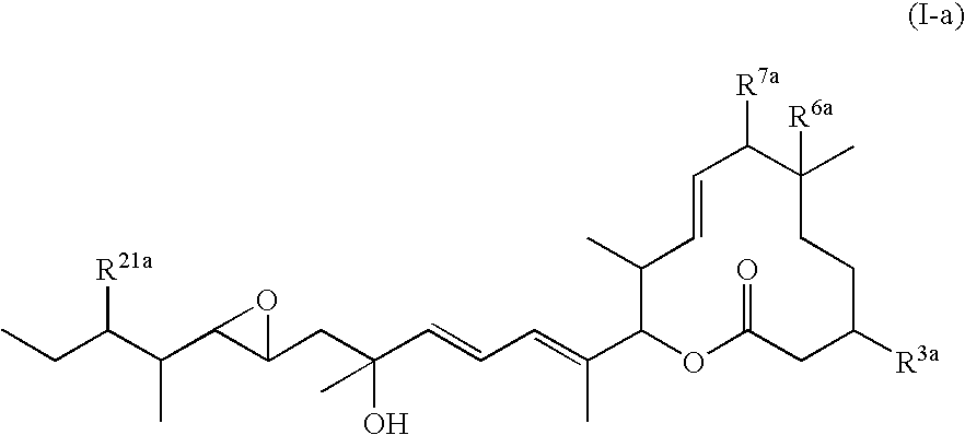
[R21a]C(C(C)C1C(CC(O)(C=CC=C(C)C2OC(=O)CC([R3a])CCC(C)([R6a])C([R7a])C=CC2C)C)O1)CC
